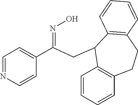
C1=NC=CC(C(=NO)CC2C3=C(C=CC=C3)CCC3=C2C=CC=C3)=C1
